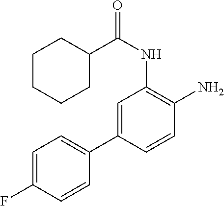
C1=C(C2=CC=C(F)C=C2)C=CC(N)=C1NC(C1CCCCC1)=O
